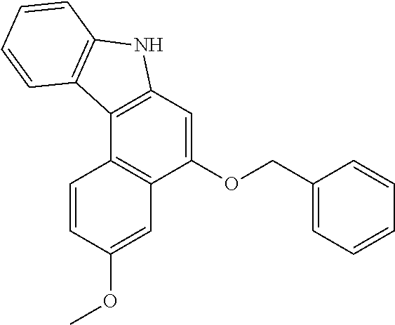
C1(OCC2=CC=CC=C2)=CC2=C(C3=C1C=C(OC)C=C3)C1=C(N2)C=CC=C1
